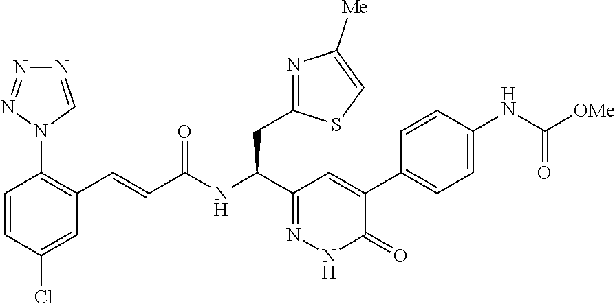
C1=CC(Cl)=CC(C=CC(NC(C2=NNC(=O)C(C3=CC=C(NC([OMe])=O)C=C3)=C2)CC2=NC([Me])=CS2)=O)=C1N1N=NN=C1
